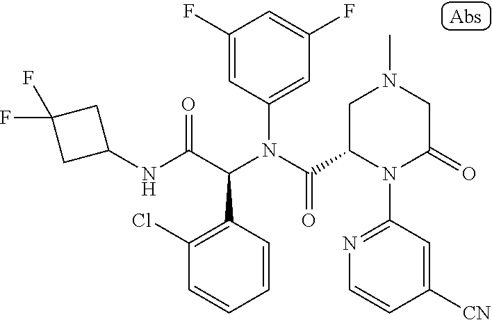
C1(F)=CC(N(C(C2N(C3=NC=CC([CN])=C3)C(=O)CN(C)C2)=O)C(C(NC2CC(F)(F)C2)=O)C2=C(Cl)C=CC=C2)=CC(F)=C1
